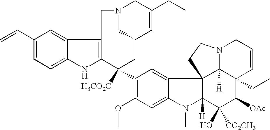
C1(C=C)=CC=C2C(=C1)C1=C(N2)C([H3CO2C])(C2=C(OC)C=C3C(=C2)C24C([H])(N3C)C(O)([CO2CH3])C([OAc])C3(CC)C2([H])N(CC=C3)CC4)CC2C=C(CC)CN(C2)C1
